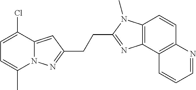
C(C1=NC2=C(N1C)C=CC1=C2C=CC=N1)CC1=NN2C(C)=CC=C(Cl)C2=C1
